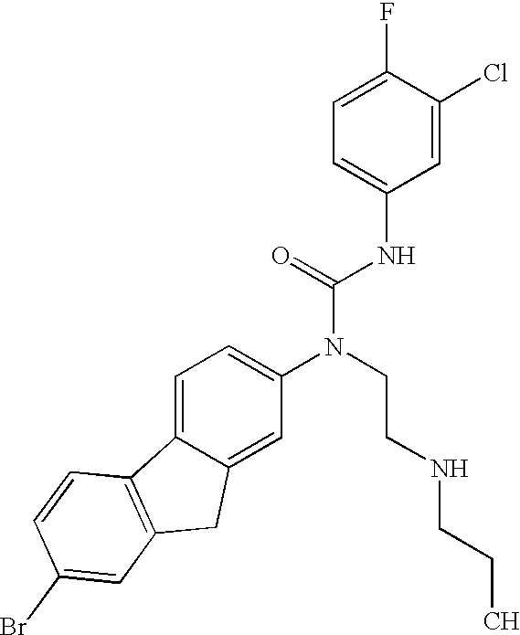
C12=CC=C(N(CCNCCC)C(=O)NC3=CC=C(F)C(Cl)=C3)C=C1CC1=C2C=CC(Br)=C1
